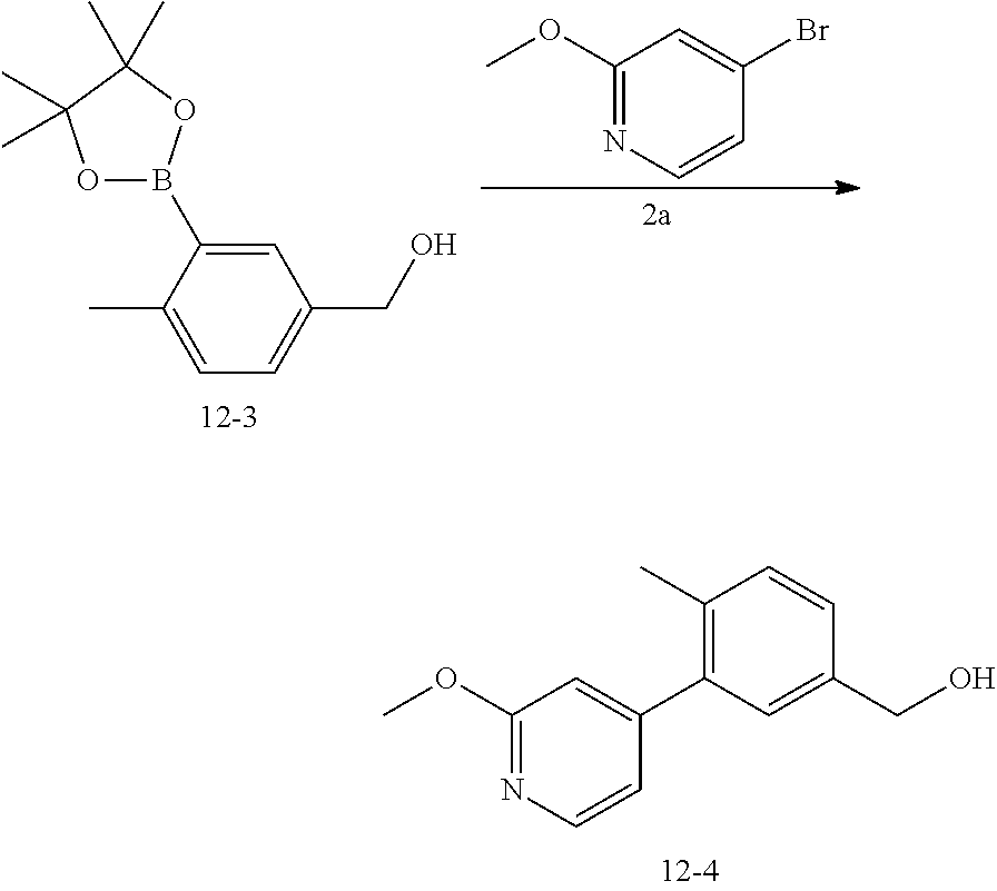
C1=C(B2OC(C)(C)C(C)(C)O2)C(C)=CC=C1CO.C1(OC)=NC=CC(Br)=C1.C1(C)=C(C2=CC(OC)=NC=C2)C=C(CO)C=C1
